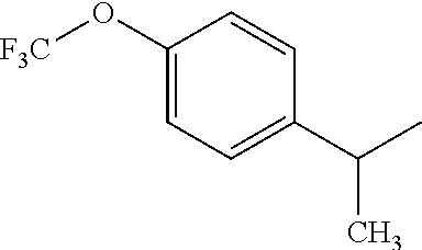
C1(C(C)C)=CC=C(O[F3C])C=C1
